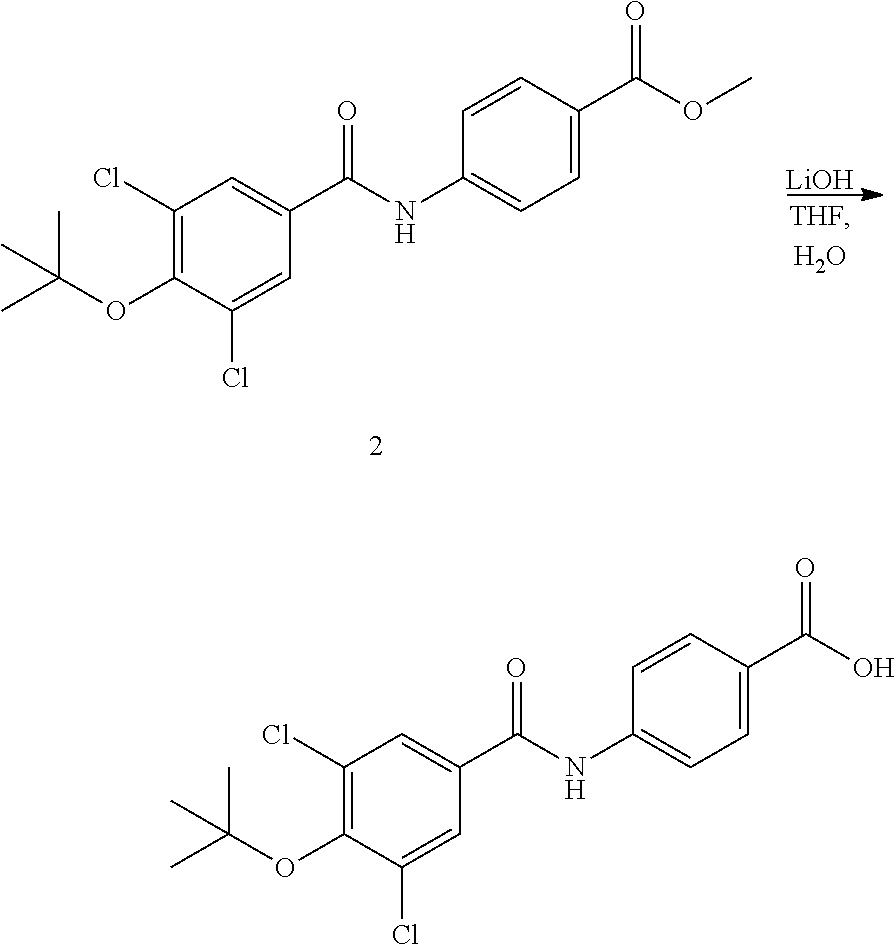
[LiOH].C1(Cl)=C(OC(C)(C)C)C(Cl)=CC(C(NC2=CC=C(C(OC)=O)C=C2)=O)=C1.C1(Cl)=C(OC(C)(C)C)C(Cl)=CC(C(NC2=CC=C(C(O)=O)C=C2)=O)=C1
